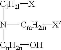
[ClH2l](N([CmH2m][X])[CnH2n]O)[X]
